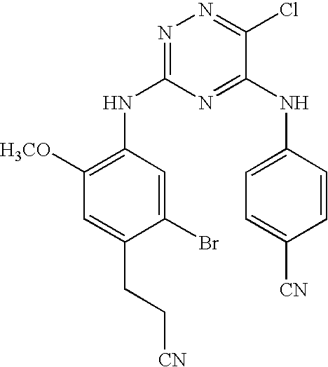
N1=C(NC2=C([H3CO])C=C(CC[CN])C(Br)=C2)N=C(NC2=CC=C([CN])C=C2)C(Cl)=N1
